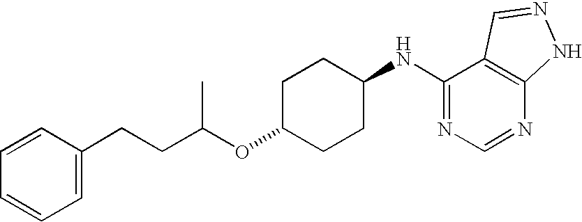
C1=CC(CCC(OC2CCC(NC3=NC=NC4=C3C=NN4)CC2)C)=CC=C1
